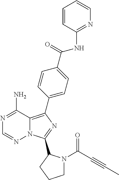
N1=C(N)C2=C(C3=CC=C(C(NC4=NC=CC=C4)=O)C=C3)N=C(C3N(C(C#CC)=O)CCC3)N2N=C1
